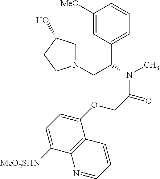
C1([MeO])=CC(C(CN2CC(O)CC2)N(C)C(=O)COC2=CC=C([MeO2SHN])C3=C2C=CC=N3)=CC=C1
